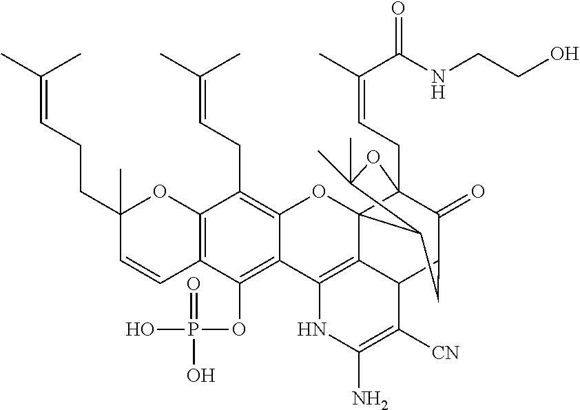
C12=C(C(OP(O)(=O)O)=C3C(=C1CC=C(C)C)OC14C5(CC=C(C)C(NCCO)=O)C(=O)C(CC1C(C)(C)O5)C1C4=C3NC(N)=C1[CN])C=CC(CCC=C(C)C)(C)O2
